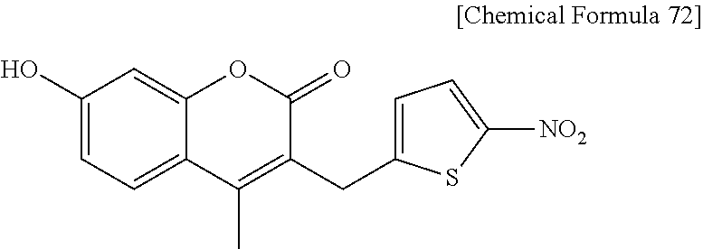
C12=CC=C(O)C=C1OC(=O)C(CC1=CC=C([NO2])S1)=C2C
